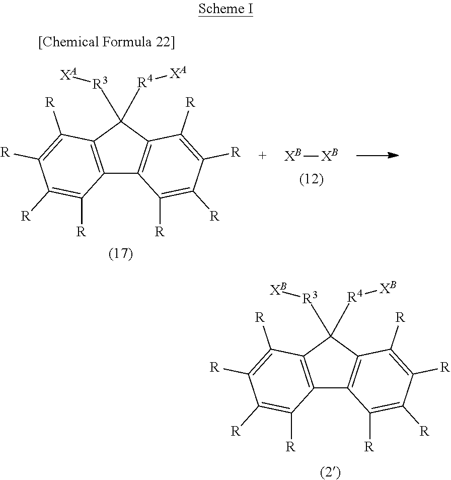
C12=C(C([R3][XB])([R4][XB])C3=C1C([R])=C([R])C([R])=C3[R])C([R])=C([R])C([R])=C2[R].C12=C(C([R3][XA])([R4][XA])C3=C1C([R])=C([R])C([R])=C3[R])C([R])=C([R])C([R])=C2[R].[XB][XB]
